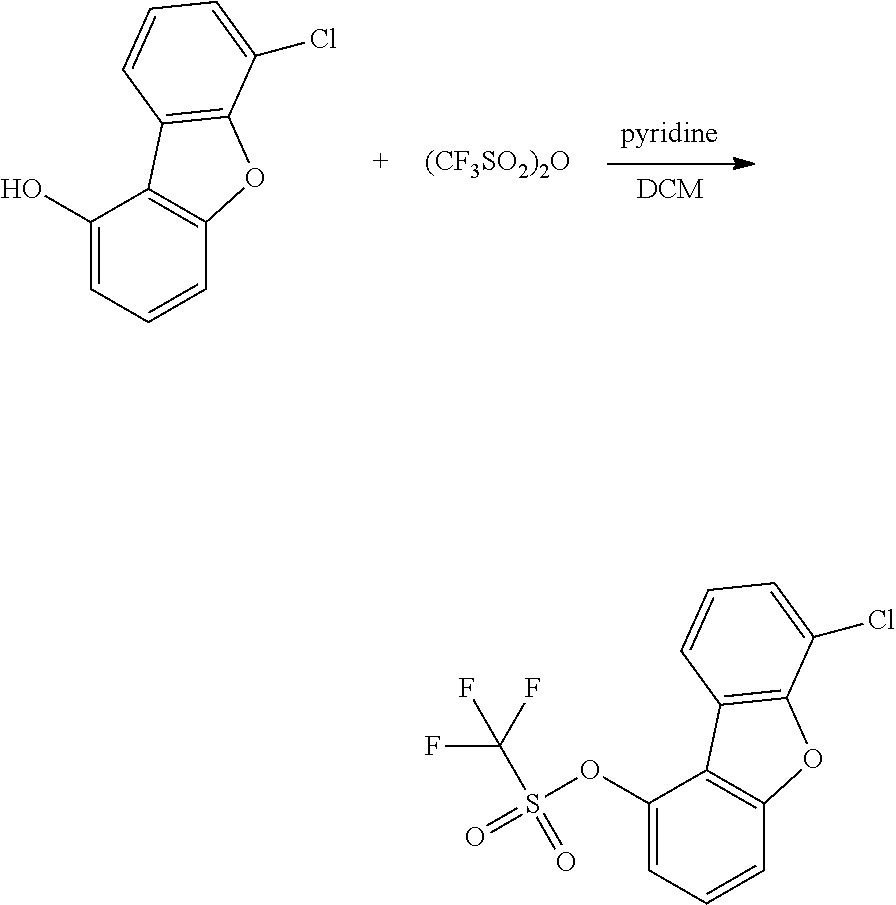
[DCM].[pyridine].C1(O)=CC=CC2=C1C1=C(O2)C(Cl)=CC=C1.[(CF3SO2)2O].C1(OS(=O)(C(F)(F)F)=O)=CC=CC2=C1C1=C(O2)C(Cl)=CC=C1
